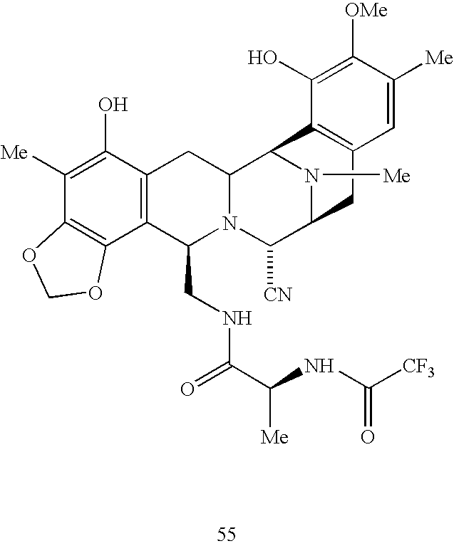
C1([Me])=C(O)C2=C(C3=C1OCO3)C(CNC(C(NC([CF3])=O)[Me])=O)N1C(C2)C2N([Me])C(C1[CN])CC1=C2C(O)=C([OMe])C([Me])=C1
